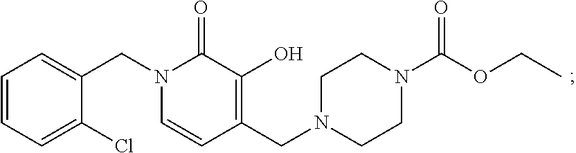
C1=C(CN2C(=O)C(O)=C(CN3CCN(C(OCC)=O)CC3)C=C2)C(Cl)=CC=C1
